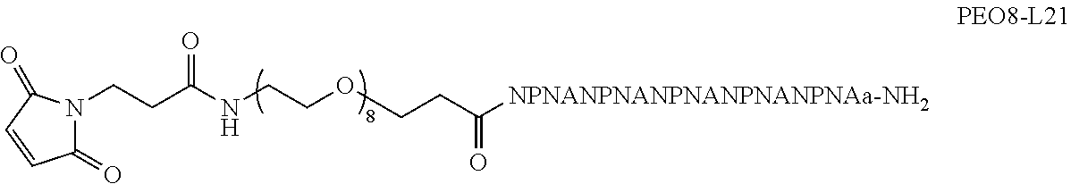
C1(=O)N(CCC(NCCOCCC([NPNANPNANPNANPNANPNAa-NH2])=O)=O)C(=O)C=C1
